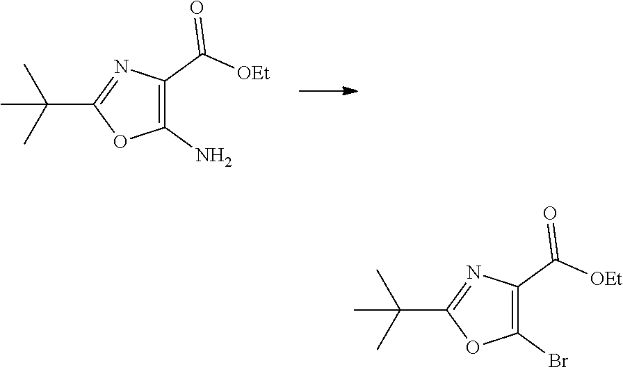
C1(N)=C(C([OEt])=O)N=C(C(C)(C)C)O1.C1(Br)=C(C([OEt])=O)N=C(C(C)(C)C)O1
